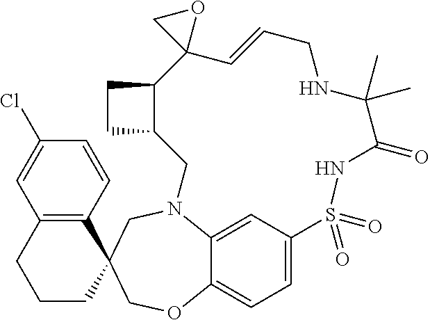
C12=C(C=CC(Cl)=C1)C1(CCC2)COC2=CC=C3C=C2N(C1)CC1C(CC1)C1(C=CCNC(C)(C)C(=O)NS3(=O)=O)OC1
